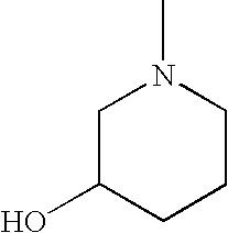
C1C(O)CCCN1C
